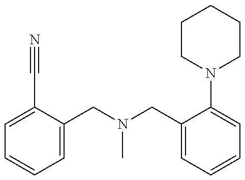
C1=C(C#N)C(CN(C)CC2=CC=CC=C2N2CCCCC2)=CC=C1
